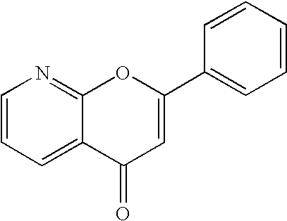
C1=CC=C2C(=N1)OC(C1=CC=CC=C1)=CC2=O
